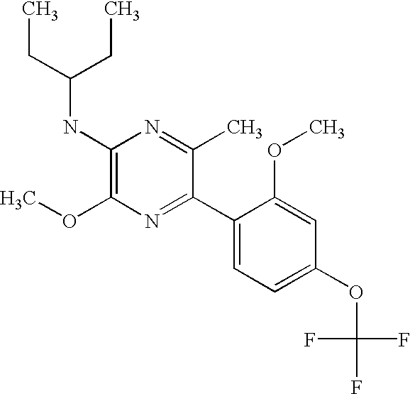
C1(NC(CC)CC)=C(OC)N=C(C2=CC=C(OC(F)(F)F)C=C2OC)C(C)=N1
